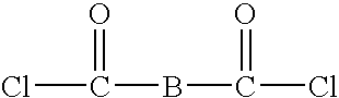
ClC(=O)BC(=O)Cl
